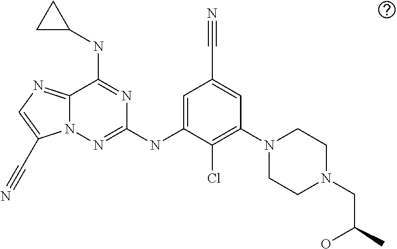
C1=C(NC2=NN3C(=NC=C3C#N)C(NC3CC3)=N2)C(Cl)=C(N2CCN(CC(C)O)CC2)C=C1C#N
